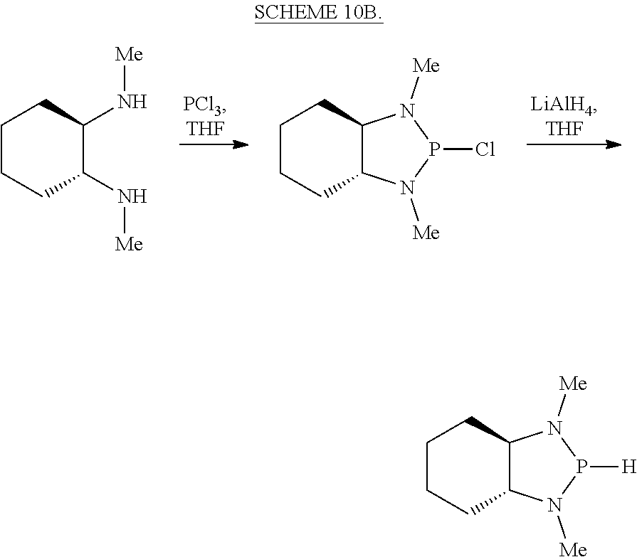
C1CCC(N[Me])C(N[Me])C1.C1CCC2C(C1)N([Me])P(Cl)N2[Me].C1CCC2C(C1)N([Me])P([H])N2[Me]
